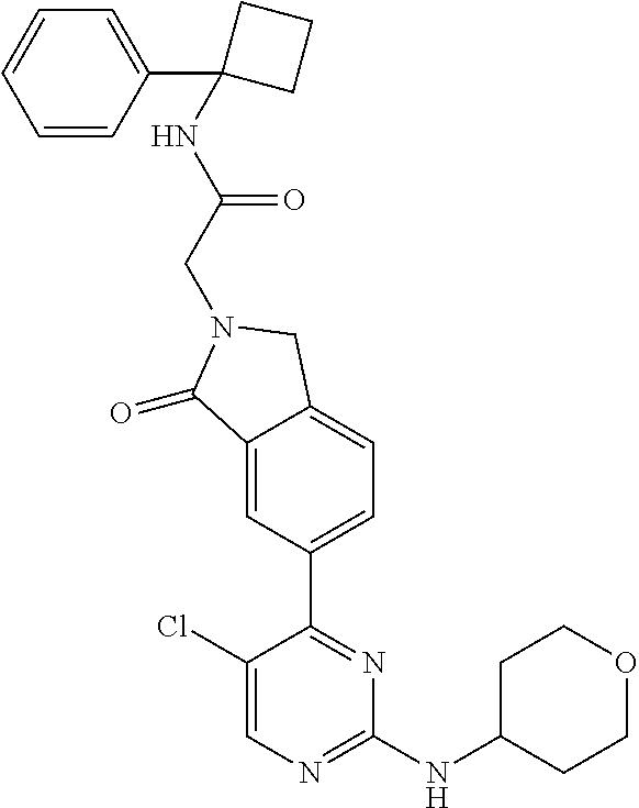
C1CC(NC2=NC=C(Cl)C(C3=CC=C4C(=C3)C(=O)N(CC(NC3(C5=CC=CC=C5)CCC3)=O)C4)=N2)CCO1
